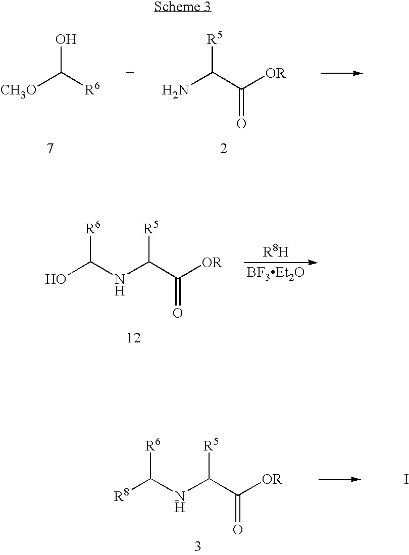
[CH3O]C([R6])O.NC(C([OR])=O)[R5].N(C(C([OR])=O)[R5])C(O)[R6].[BF3Et2O].N(C(C([OR])=O)[R5])C([R8])[R6].I
